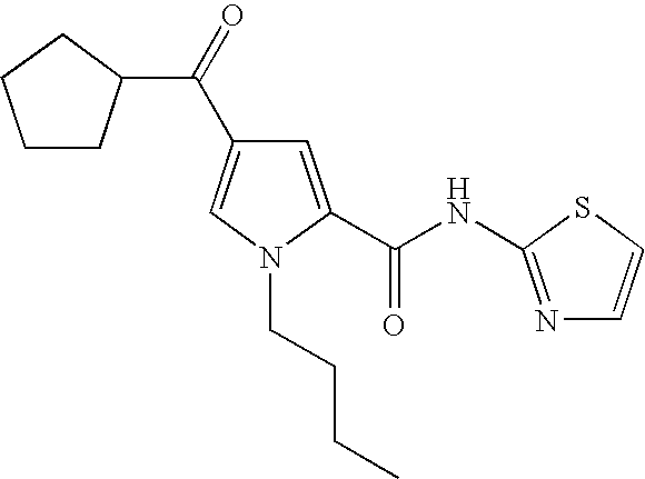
C(=O)(C1=CN(CCCC)C(C(NC2=NC=CS2)=O)=C1)C1CCCC1
